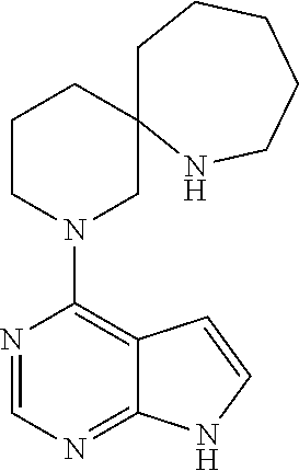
N1=CN=C2C(=C1N1CC3(CCC1)CCCCCN3)C=CN2
